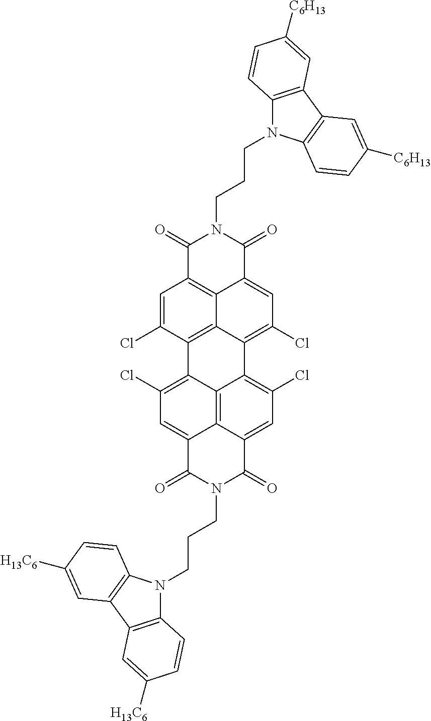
C1=C(Cl)C2=C3C4=C1C(=O)N(CCCN1C5=C(C6=C1C=CC([C6H13])=C6)C=C([C6H13])C=C5)C(=O)C4=CC(Cl)=C3C1=C(Cl)C=C3C4=C1C2=C(Cl)C=C4C(=O)N(CCCN1C2=C(C4=C1C=CC([H13C6])=C4)C=C([H13C6])C=C2)C3=O
